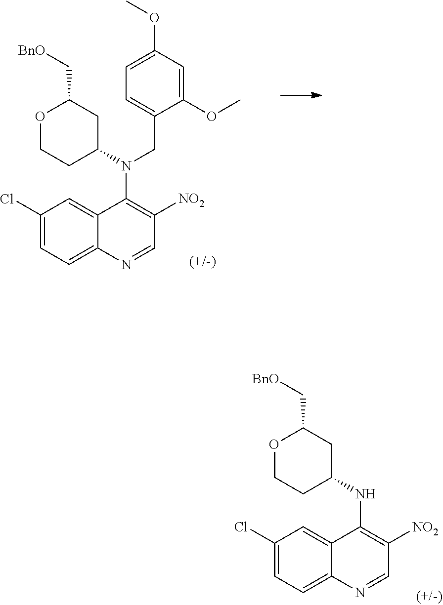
C1(Cl)=CC=C2C(=C1)C(NC1CC(C[BnO])OCC1)=C([NO2])C=N2.C1(Cl)=CC=C2C(=C1)C(N(C1CC(C[BnO])OCC1)CC1=CC=C(OC)C=C1OC)=C([NO2])C=N2
